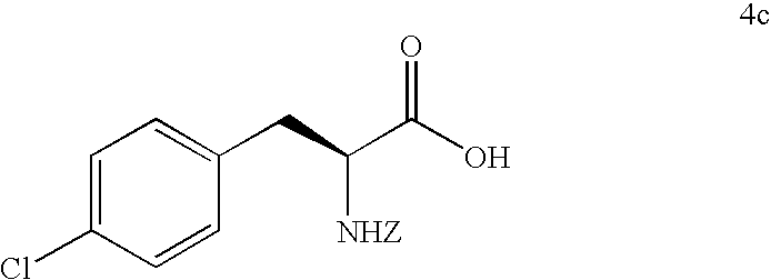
C1=C(Cl)C=CC(CC(C(O)=O)[NHZ])=C1
